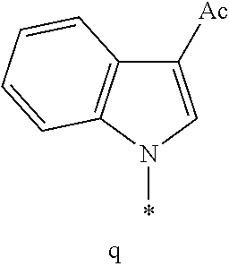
C12=C(N(*)C=C1[Ac])C=CC=C2
